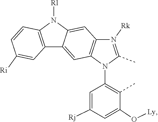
C1=C([Rj])C=C(O[Ly])C(C)=C1N1C2=C(N([Rk])=C1C)C=C1C(=C2)C2=C(C=CC([Ri])=C2)N1[Rl]
